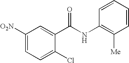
C1([O2N])=CC=C(Cl)C(C(NC2=C([Me])C=CC=C2)=O)=C1
